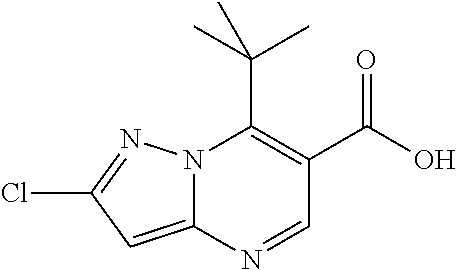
N12C(=CC(Cl)=N1)N=CC(C(O)=O)=C2C(C)(C)C
